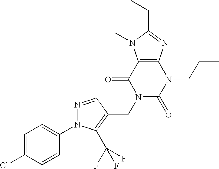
C12=C(N=C(CC)N1C)N(CCC)C(=O)N(CC1=C(C(F)(F)F)N(C3=CC=C(Cl)C=C3)N=C1)C2=O
